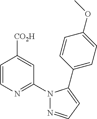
C1=CN=C(N2N=CC=C2C2=CC=C(OC)C=C2)C=C1[CO2H]
